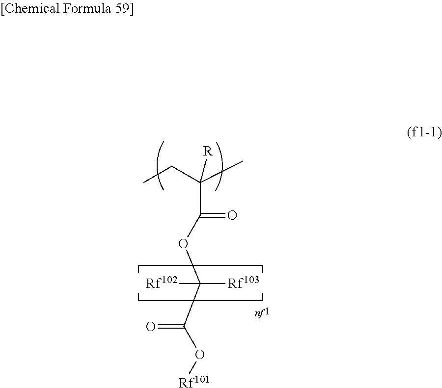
CCC(C)([R])C(=O)OC([Rf102])([Rf103])C(=O)O[Rf101]
